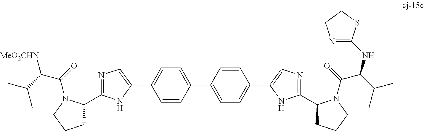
C1C(C2=NC=C(C3=CC=C(C4=CC=C(C5=CN=C(C6CCCN6C(C(NC6=NCCS6)C(C)C)=O)N5)C=C4)C=C3)N2)N(C(C([MeO2CHN])C(C)C)=O)CC1
